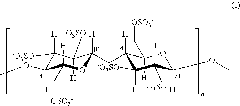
C1([H])(C[OSO3-])OC(CC2([H])C(C[OSO3-])([H])OC([H])(OC)C([-O3SO])([H])C2([-O3SO])[H])([H])C([H])([-O3SO])C([-O3SO])([H])C1(OC)[H]
